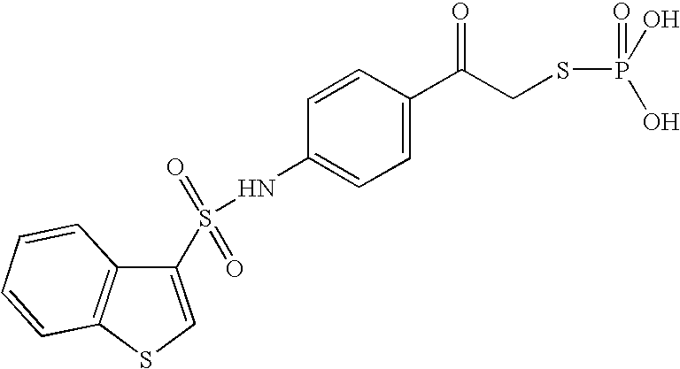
C1=C(C(CSP(O)(O)=O)=O)C=CC(NS(=O)(=O)C2=CSC3=C2C=CC=C3)=C1
